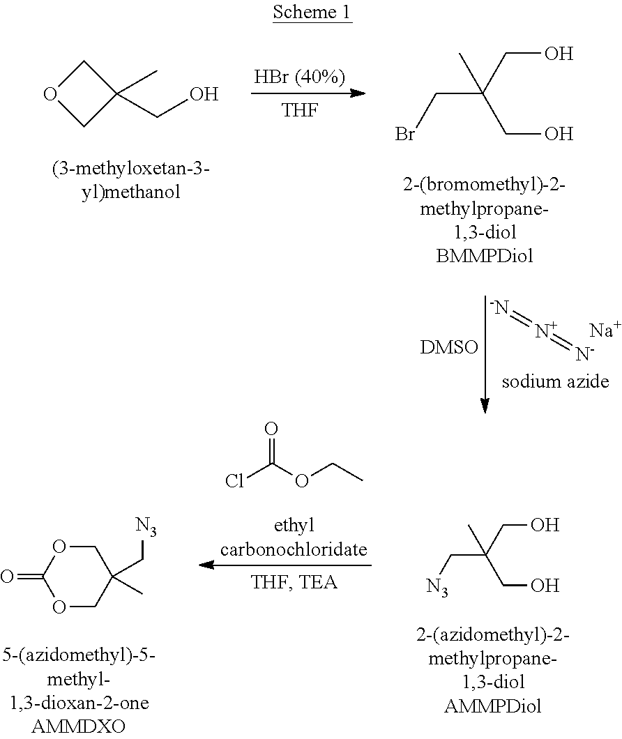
C(C(CO)(C)CO)[N3].O=C(Cl)OCC.C1OC(=O)OCC1(C[N3])C.[-N]=[N+]=[N-].[Na].C1OCC1(C)CO.C(C(CO)(C)CO)Br.[THF]
